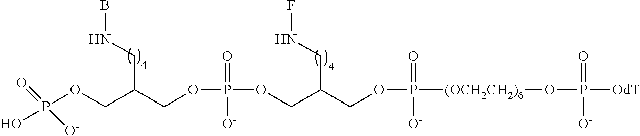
BNCC(COP(=O)([O-])O)COP(=O)([O-])OCC(CNF)COP(=O)([O-])[(OCH2CH2)6]OP(=O)([O-])[OdT]
